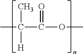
CC(C(OC)=O)(C)[H]
